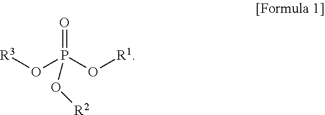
[R3]OP(O[R1])(=O)O[R2]
